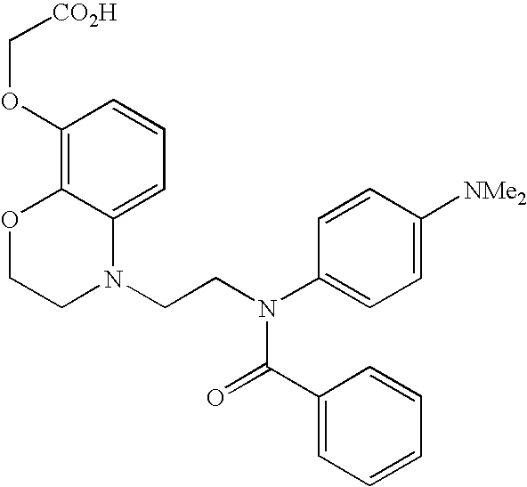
C1=C2C(=C(OC[CO2H])C=C1)OCCN2CCN(C1=CC=C([NMe2])C=C1)C(=O)C1=CC=CC=C1
